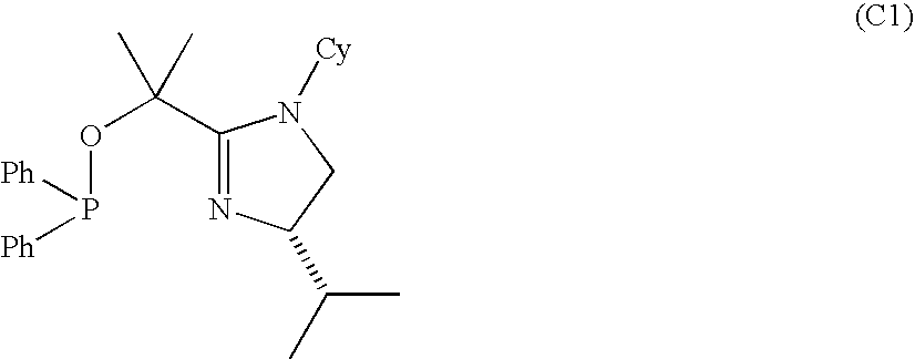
C1(C(OP([Ph])[Ph])(C)C)=NC(C(C)C)CN1[Cy]
